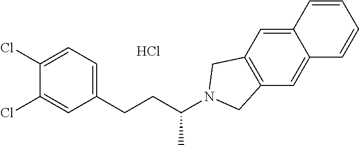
Cl.C1=C(Cl)C(Cl)=CC(CCC(C)N2CC3=C(C=C4C(=C3)C=CC=C4)C2)=C1
